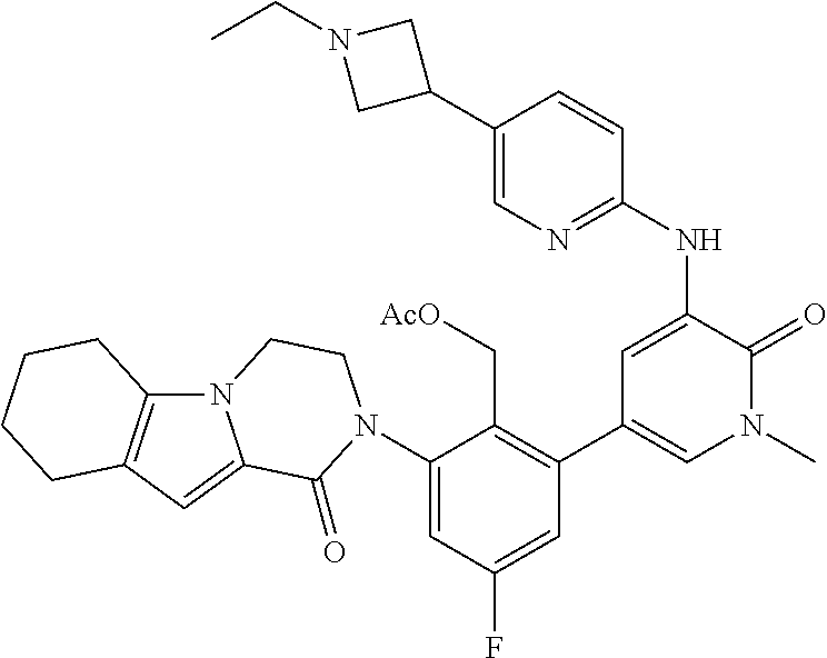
C1(N2C(=O)C3=CC4=C(N3CC2)CCCC4)=CC(F)=CC(C2=CN(C)C(=O)C(NC3=NC=C(C4CN(CC)C4)C=C3)=C2)=C1C[AcO]
